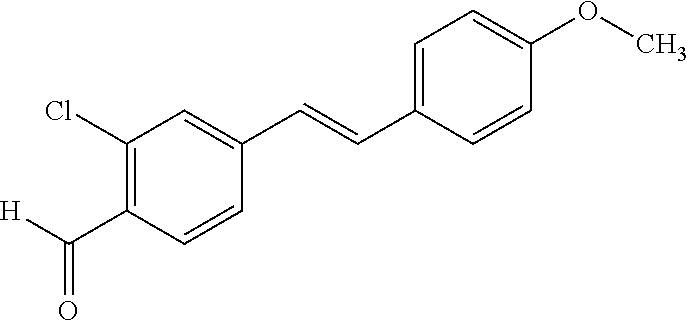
C1(Cl)=C(C([H])=O)C=CC(C=CC2=CC=C(OC)C=C2)=C1
